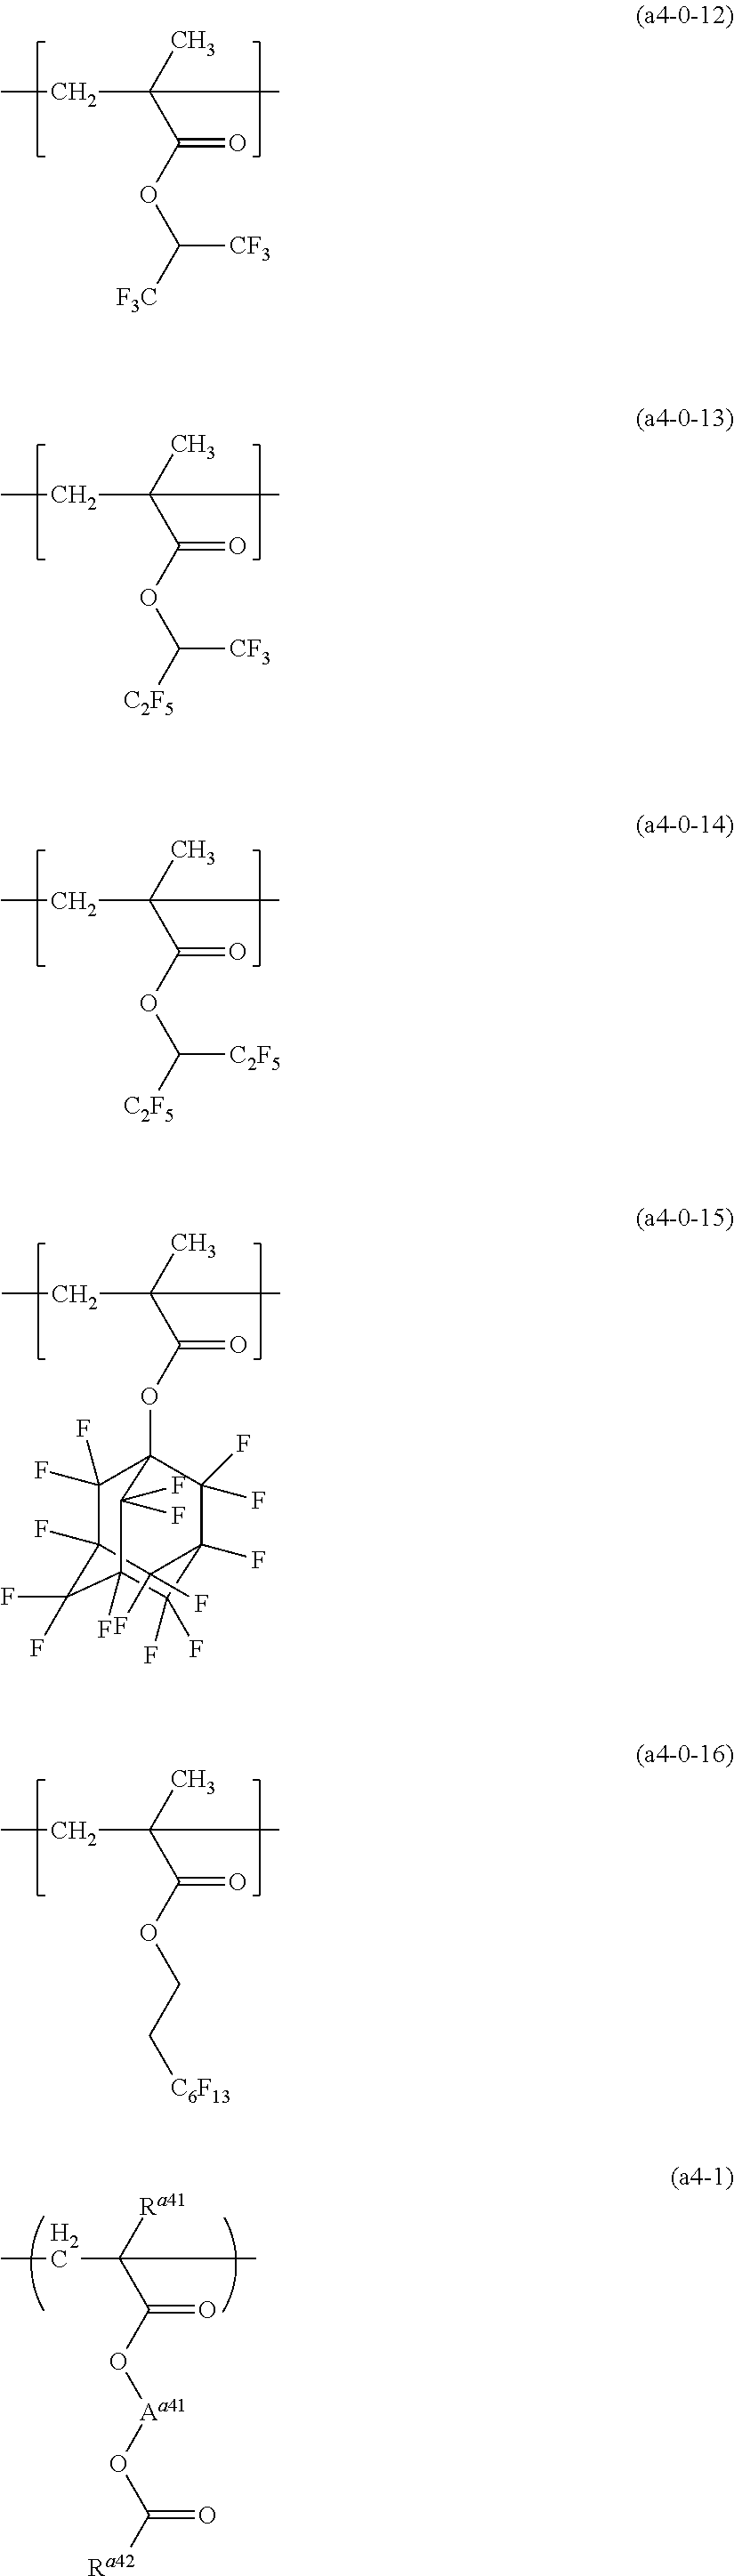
C(C(C)(C)C(OC([F3C])[CF3])=O)C.C(C(C)(C)C(OC([C2F5])[CF3])=O)C.C(C(C)(C)C(OC([C2F5])[C2F5])=O)C.C(C(C)(C)C(OCC[C6F13])=O)C.C(C(C)(C)C(OC12C(F)(F)C3(F)C(F)(F)C(F)(C(F)(F)C(F)(C1(F)F)C3(F)F)C2(F)F)=O)C.C(C(C)([Ra41])C(O[Aa41]OC(=O)[Ra42])=O)C
